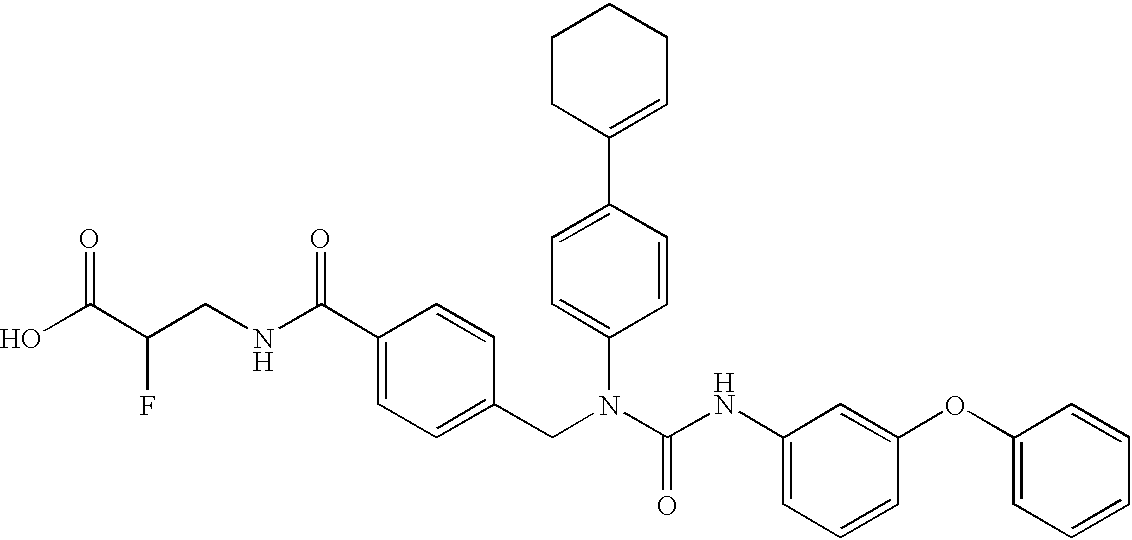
OC(C(CNC(C1=CC=C(CN(C(NC2=CC=CC(OC3=CC=CC=C3)=C2)=O)C2=CC=C(C3=CCCCC3)C=C2)C=C1)=O)F)=O
